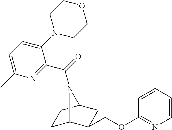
C1C2C(COC3=NC=CC=C3)CC(C1)N2C(=O)C1=NC(C)=CC=C1N1CCOCC1
